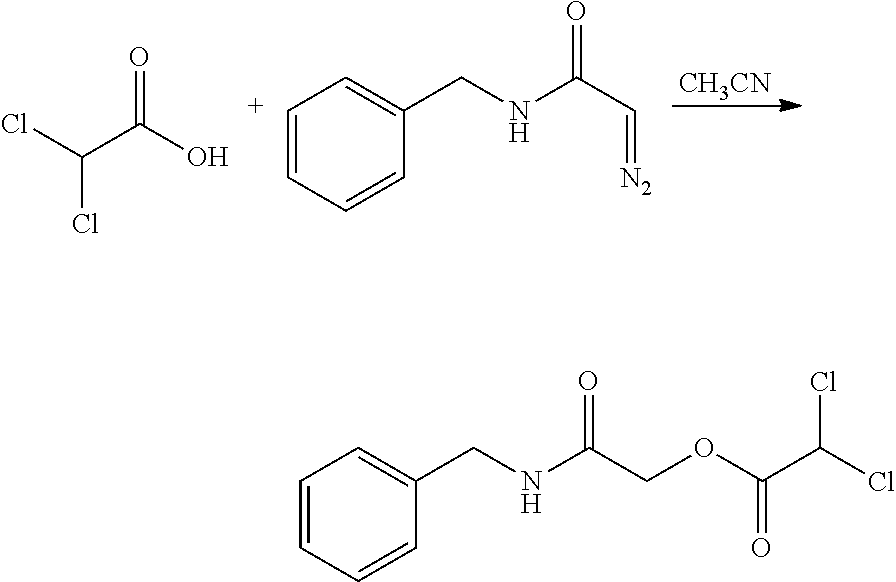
[CH3CN].ClC(C(O)=O)Cl.[C+]1=CC=CC(CNC(C=[N2])=O)=C1.C1=CC=CC(CNC(COC(C(Cl)Cl)=O)=O)=C1
